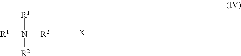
[R1]N([R2])([R1])[R2].[X]
